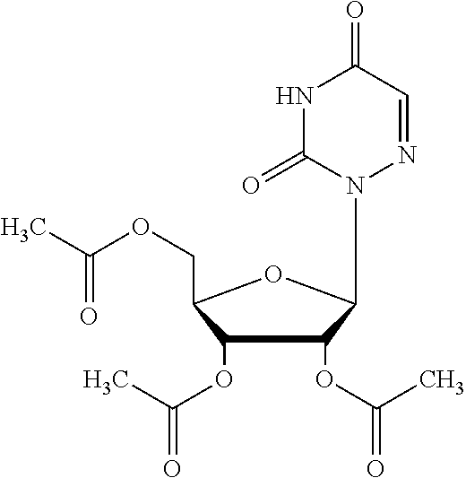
N1C(=O)N(C2C(OC(=O)C)C(OC(=O)C)C(COC(C)=O)O2)N=CC1=O
